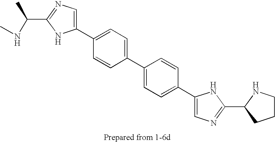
C1(C2=CC=C(C3=CC=C(C4=CN=C(C(C)NC)N4)C=C3)C=C2)=CN=C(C2NCCC2)N1
